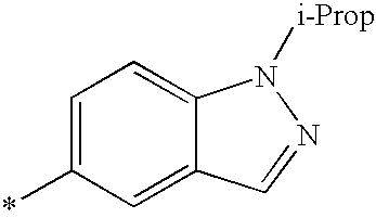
*C1=CC=C2C(=C1)C=NN2[i-Prop]
